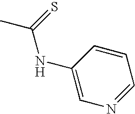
CC(=S)NC1=CN=CC=C1
